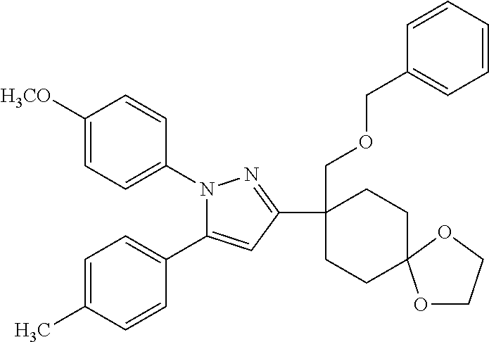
C1([H3CO])=CC=C(N2N=C(C3(COCC4=CC=CC=C4)CCC4(CC3)OCCO4)C=C2C2=CC=C(C)C=C2)C=C1
